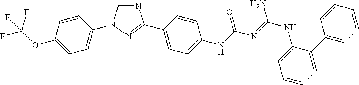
C1=CC(OC(F)(F)F)=CC=C1N1C=NC(C2=CC=C(NC(N=C(NC3=CC=CC=C3C3=CC=CC=C3)N)=O)C=C2)=N1
